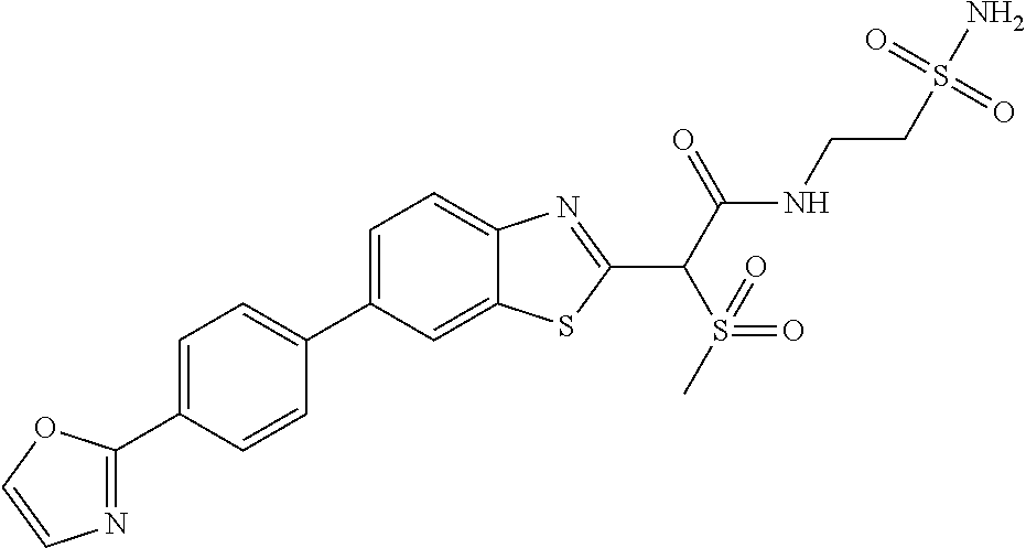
C1=C(C2=CC=C(C3=NC=CO3)C=C2)C=C2C(=C1)N=C(C(C(NCCS(N)(=O)=O)=O)S(=O)(=O)C)S2
